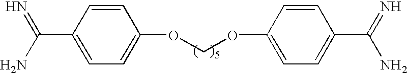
C1=CC(C(=N)N)=CC=C1OCOC1=CC=C(C(N)=N)C=C1
